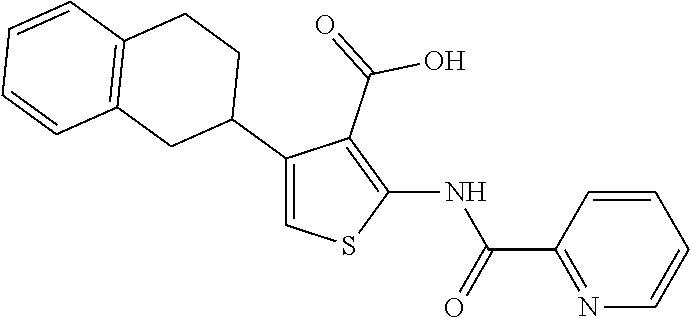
C1(C2CCC3=C(C2)C=CC=C3)=CSC(NC(C2=NC=CC=C2)=O)=C1C(=O)O
